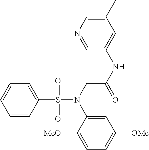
C1=C(S(=O)(=O)N(CC(NC2=CC(C)=CN=C2)=O)C2=CC([OMe])=CC=C2[MeO])C=CC=C1
